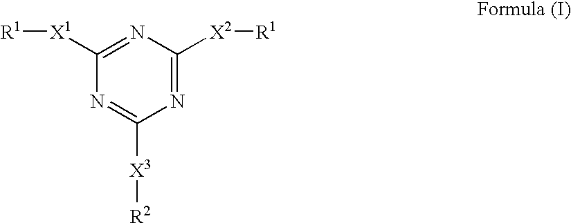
N1=C([X2][R1])N=C([X1][R1])N=C1[X3][R2]
